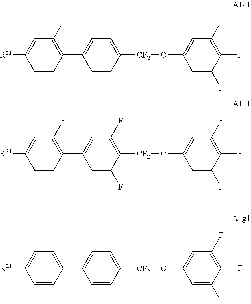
C1(F)=C(C2=CC=C([CF2]OC3=CC(F)=C(F)C(F)=C3)C=C2)C=CC([R21])=C1.C1(F)=C(C2=CC(F)=C([CF2]OC3=CC(F)=C(F)C(F)=C3)C(F)=C2)C=CC([R21])=C1.C1=C(C2=CC=C([CF2]OC3=CC(F)=C(F)C(F)=C3)C=C2)C=CC([R21])=C1
